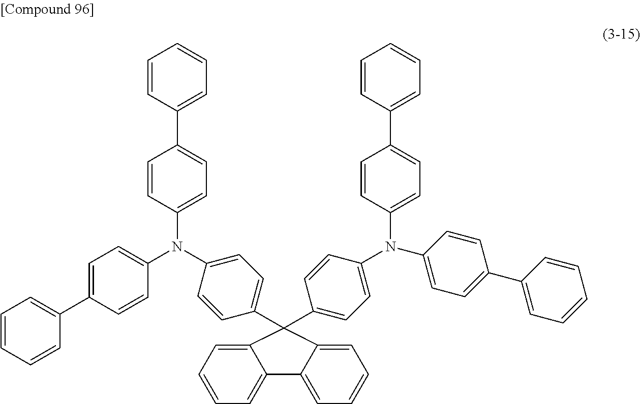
C1=CC=C(C2=CC=C(N(C3=CC=C(C4=CC=CC=C4)C=C3)C3=CC=C(C4(C5=CC=C(N(C6=CC=C(C7=CC=CC=C7)C=C6)C6=CC=C(C7=CC=CC=C7)C=C6)C=C5)C5=CC=CC=C5C5=CC=CC=C54)C=C3)C=C2)C=C1
